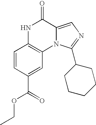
N12C(=CN=C1C1CCCCC1)C(=O)NC1=C2C=C(C(=O)OCC)C=C1
